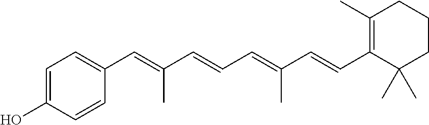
C1(C=C(C=CC=C(C=CC2=C(C)CCCC2(C)C)C)C)=CC=C(O)C=C1
